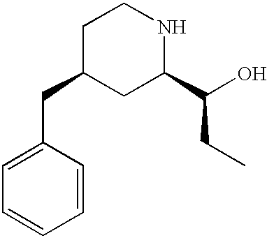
C1=CC(CC2CC(C(CC)O)NCC2)=CC=C1
